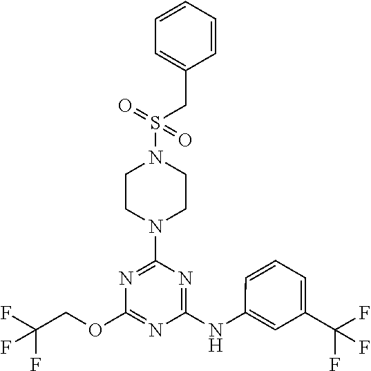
C1CN(S(=O)(CC2=CC=CC=C2)=O)CCN1C1=NC(OCC(F)(F)F)=NC(NC2=CC(C(F)(F)F)=CC=C2)=N1
